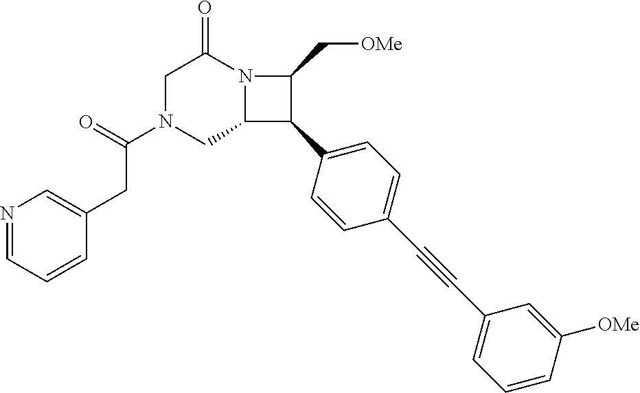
C1N(C(=O)CC2=CN=CC=C2)CC2N(C1=O)C(C[OMe])C2C1=CC=C(C#CC2=CC=CC([OMe])=C2)C=C1
